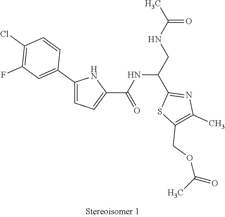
N(CC(C1=NC(C)=C(COC(=O)C)S1)NC(C1=CC=C(C2=CC(F)=C(Cl)C=C2)N1)=O)C(C)=O
